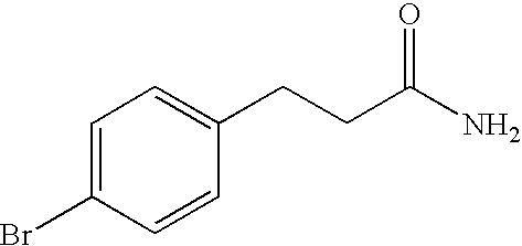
C1=C(Br)C=CC(CCC(N)=O)=C1
